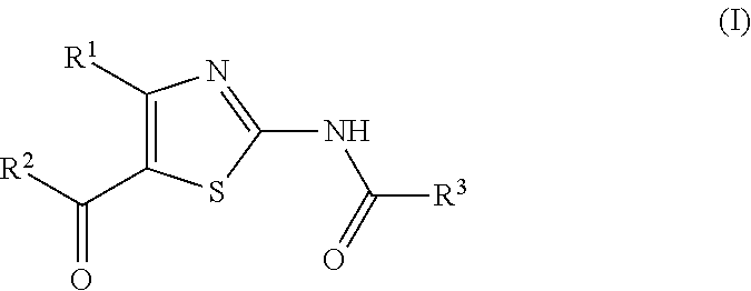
C1([R1])=C(C([R2])=O)SC(NC([R3])=O)=N1
